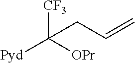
[CF3]C([OPr])([Pyd])CC=C
